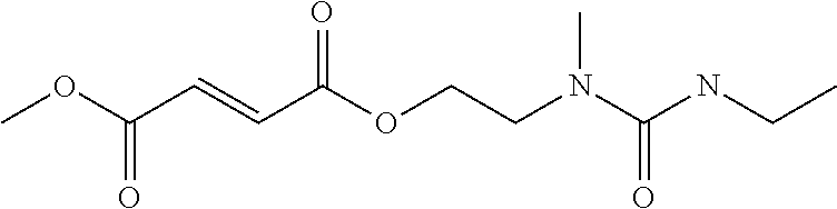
COC(C=CC(OCCN(C(NCC)=O)C)=O)=O
